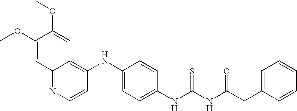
C1(OC)=CC2=NC=CC(NC3=CC=C(NC(NC(CC4=CC=CC=C4)=O)=S)C=C3)=C2C=C1OC
